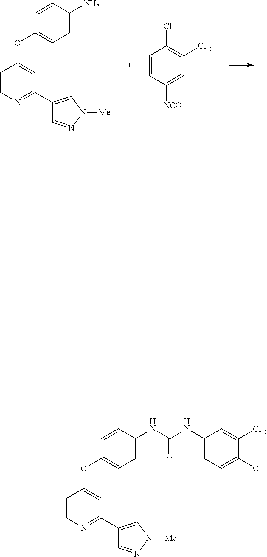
C1=C(N)C=CC(OC2=CC(C3=CN([Me])N=C3)=NC=C2)=C1.C1=CC([NCO])=CC([CF3])=C1Cl.C1=C(NC(NC2=CC=C(Cl)C([CF3])=C2)=O)C=CC(OC2=CC(C3=CN([Me])N=C3)=NC=C2)=C1
